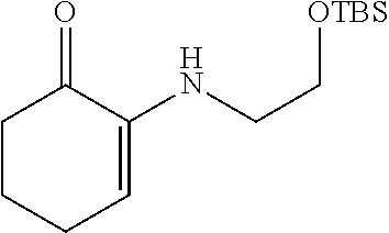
C1CCC=C(NCC[OTBS])C1=O
